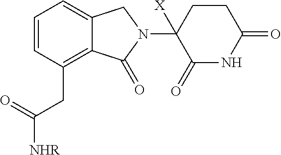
C1=CC=C2C(=C1CC([NHR])=O)C(=O)N(C1([X])C(=O)NC(=O)CC1)C2
